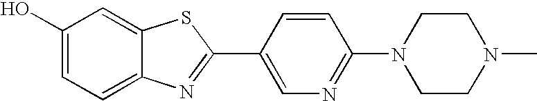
C1(O)=CC=C2C(=C1)SC(C1=CN=C(N3CCN(C)CC3)C=C1)=N2
